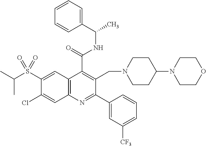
C1(C(=O)NC(C2=CC=CC=C2)C)=C(CN2CCC(N3CCOCC3)CC2)C(C2=CC([CF3])=CC=C2)=NC2=C1C=C(S(C(C)C)(=O)=O)C(Cl)=C2
